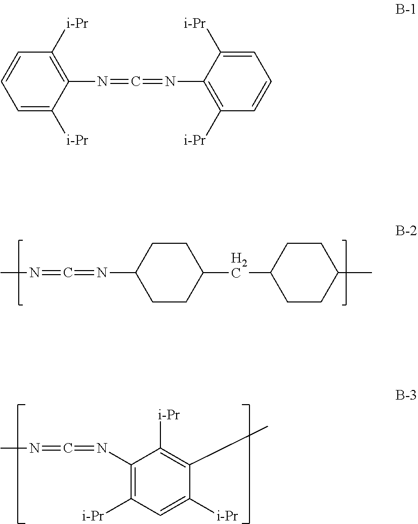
CN=C=NC1CCC(CC2CCC(C)CC2)CC1.CN=C=NC1=C([i-Pr])C=C([i-Pr])C(C)=C1[i-Pr].C1=CC=C([i-Pr])C(N=C=NC2=C([i-Pr])C=CC=C2[i-Pr])=C1[i-Pr]
